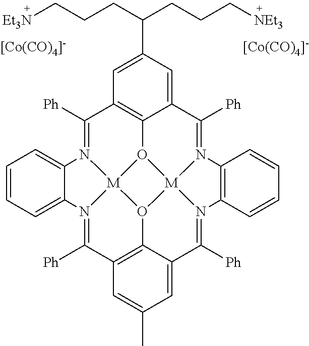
[[Co(CO)4]-].C1([Ph])=N2[M]34O5C6=C1C=C(C(CCC[NEt3])CCC[Et3N])C=C6C([Ph])=N1[M]56O3C3=C(C([Ph])=N4C4=CC=CC=C24)C=C(C)C=C3C([Ph])=N6C2=C1C=CC=C2.[[Co(CO)4]-]
